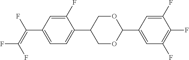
C1(F)=CC(C(=C(F)F)F)=CC=C1C1COC(C2=CC(F)=C(F)C(F)=C2)OC1
